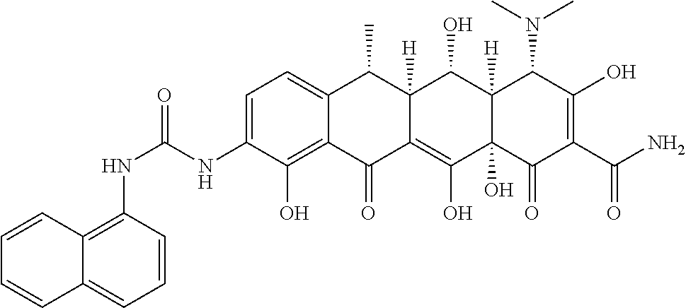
C1=C(NC(NC2=C3C(=CC=C2)C=CC=C3)=O)C(O)=C2C(=C1)C(C)C1([H])C(=C(O)C3(O)C([H])(C1O)C(N(C)C)C(O)=C(C(N)=O)C3=O)C2=O
